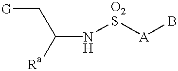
N([O2S][A]B)C([Ra])C[G]
